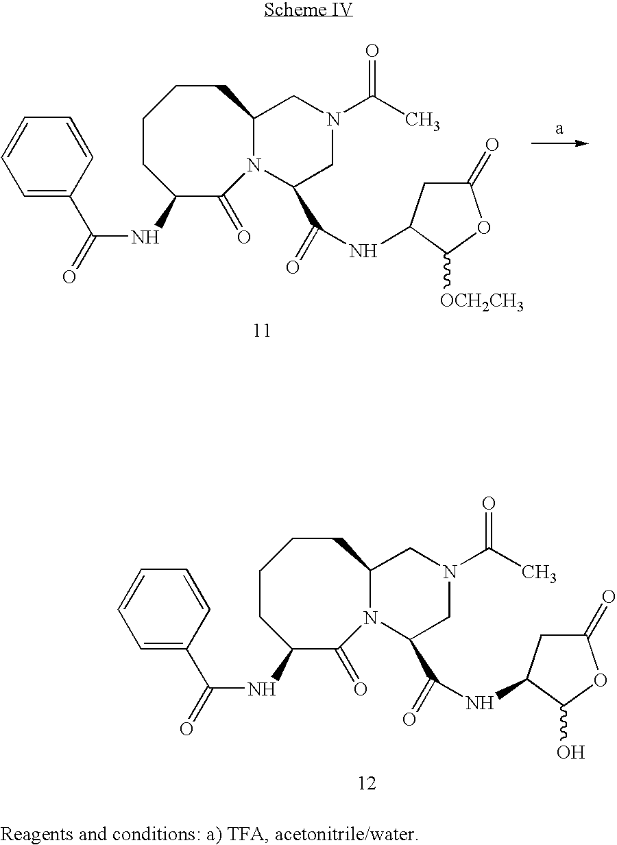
C1CCCC(NC(=O)C2=CC=CC=C2)C(=O)N2C1CN(C(C)=O)CC2C(=O)NC1CC(=O)OC1[OCH2CH3].C1CCCC(NC(=O)C2=CC=CC=C2)C(=O)N2C1CN(C(C)=O)CC2C(=O)NC1CC(=O)OC1O
